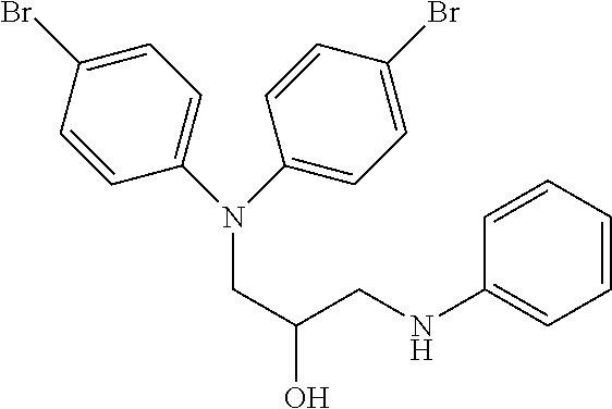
C1(Br)=CC=C(N(CC(O)CNC2=CC=CC=C2)C2=CC=C(Br)C=C2)C=C1
